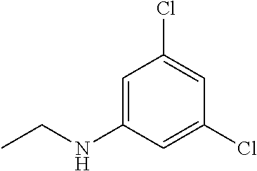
C1=C(NCC)C=C(Cl)C=C1Cl
